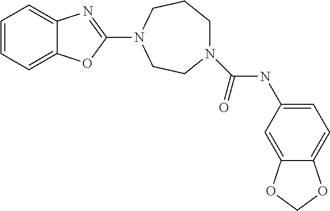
C1=CC=C2C(=C1)N=C(N1CCN(C(=O)NC3=CC=C4C(=C3)OCO4)CCC1)O2
